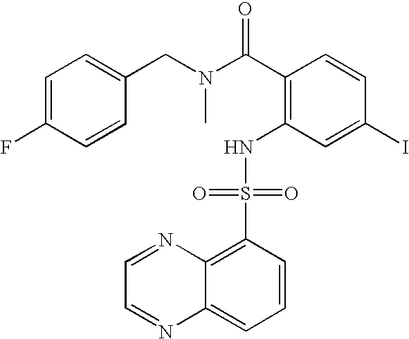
C(C1=C(NS(C2=C3C(=CC=C2)N=CC=N3)(=O)=O)C=C(I)C=C1)(=O)N(CC1=CC=C(F)C=C1)C
